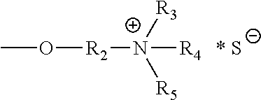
CO[R2][N+]([R4])([R3])[R5].[* S]
